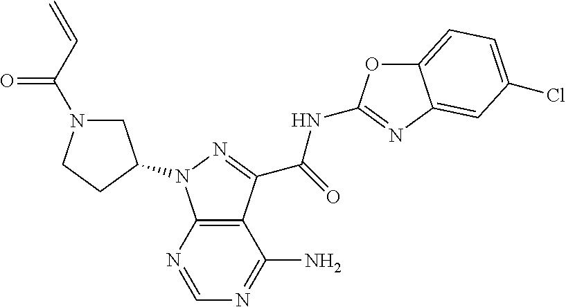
C12=C(N=CN=C1N)N(C1CN(C(C=C)=O)CC1)N=C2C(=O)NC1=NC2=CC(Cl)=CC=C2O1
